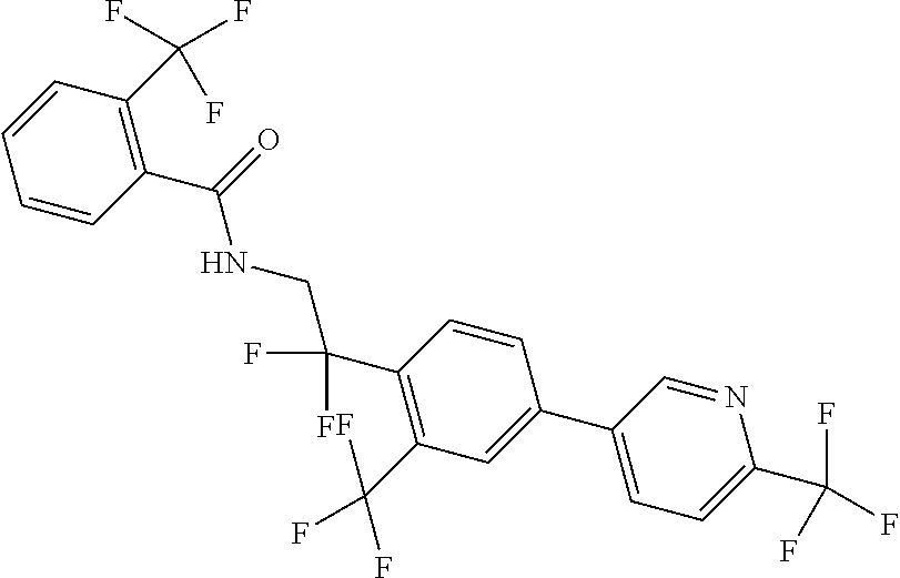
C1(C2=CC=C(C(F)(F)F)N=C2)=CC(C(F)(F)F)=C(C(F)(F)CNC(C2=C(C(F)(F)F)C=CC=C2)=O)C=C1
